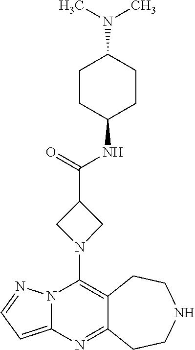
C12=C(N3CC(C(=O)NC4CCC(N(C)C)CC4)C3)N3C(=CC=N3)N=C1CCNCC2
